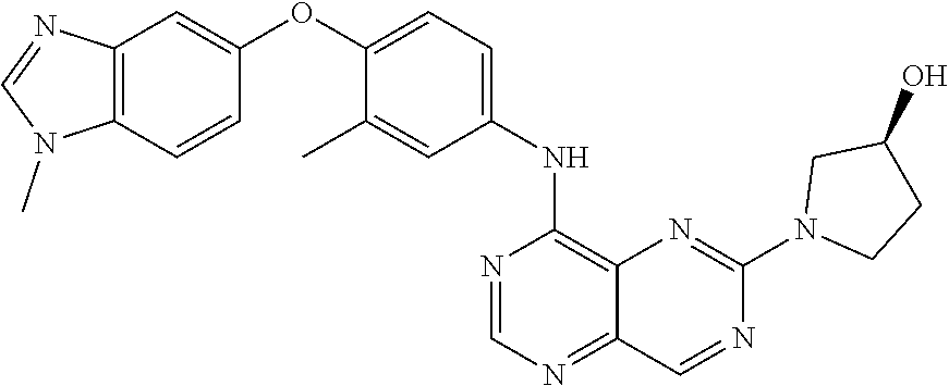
N1=C2C(=C(NC3=CC=C(OC4=CC5=C(N(C)C=N5)C=C4)C(C)=C3)N=C1)N=C(N1CCC(O)C1)N=C2
